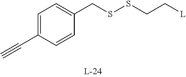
C#CC1=CC=C(CSSCC[L])C=C1
